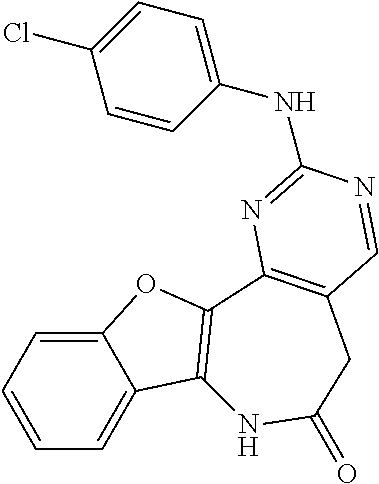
C1=CC=C2C(=C1)OC1=C2NC(=O)CC2=C1N=C(NC1=CC=C(Cl)C=C1)N=C2
